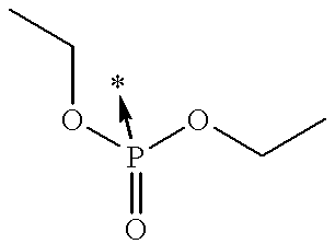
O([P+](OCC)(=O)->*)CC
